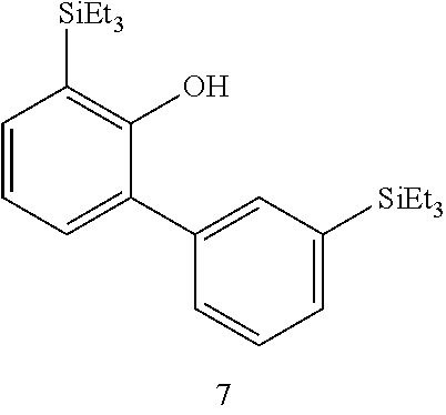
C1=CC=C(C2=CC([SiEt3])=CC=C2)C(O)=C1[SiEt3]
